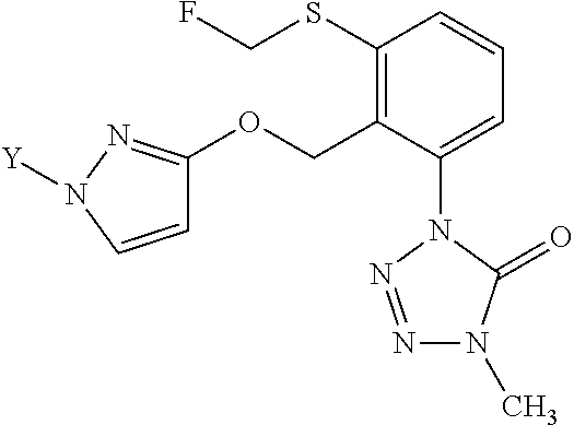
C1=C(N2N=NN(C)C2=O)C(COC2=NN([Y])C=C2)=C(SCF)C=C1
